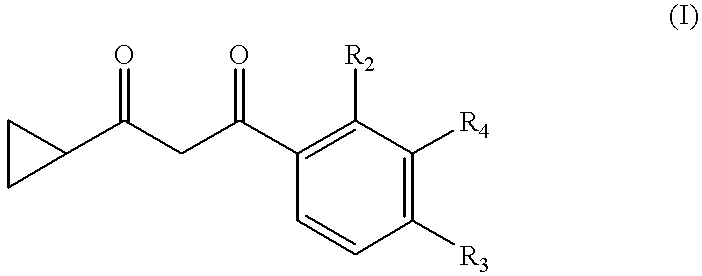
C1(C(CC(C2=C([R2])C([R4])=C([R3])C=C2)=O)=O)CC1
